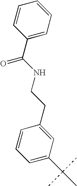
C1=CC=C(C(C)(C)C)C=C1CCNC(C1=CC=CC=C1)=O
